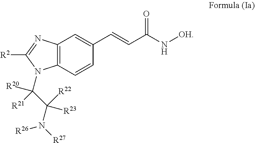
C12=C(C=CC(C=CC(N[OH])=O)=C1)N(C(C(N([R27])[R26])([R22])[R23])([R20])[R21])C([R2])=N2
